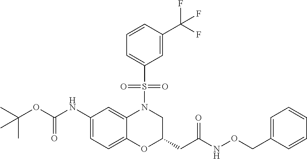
C1(NC(OC(C)(C)C)=O)=CC=C2C(=C1)N(S(C1=CC=CC(C(F)(F)F)=C1)(=O)=O)CC(CC(NOCC1=CC=CC=C1)=O)O2
